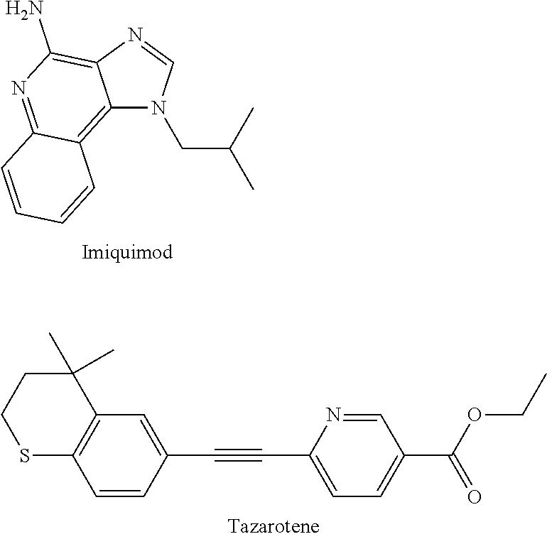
C12=C3C(=NC(N)=C1N=CN2CC(C)C)C=CC=C3.C1SC2=C(C(C)(C)C1)C=C(C#CC1=CC=C(C(OCC)=O)C=N1)C=C2
